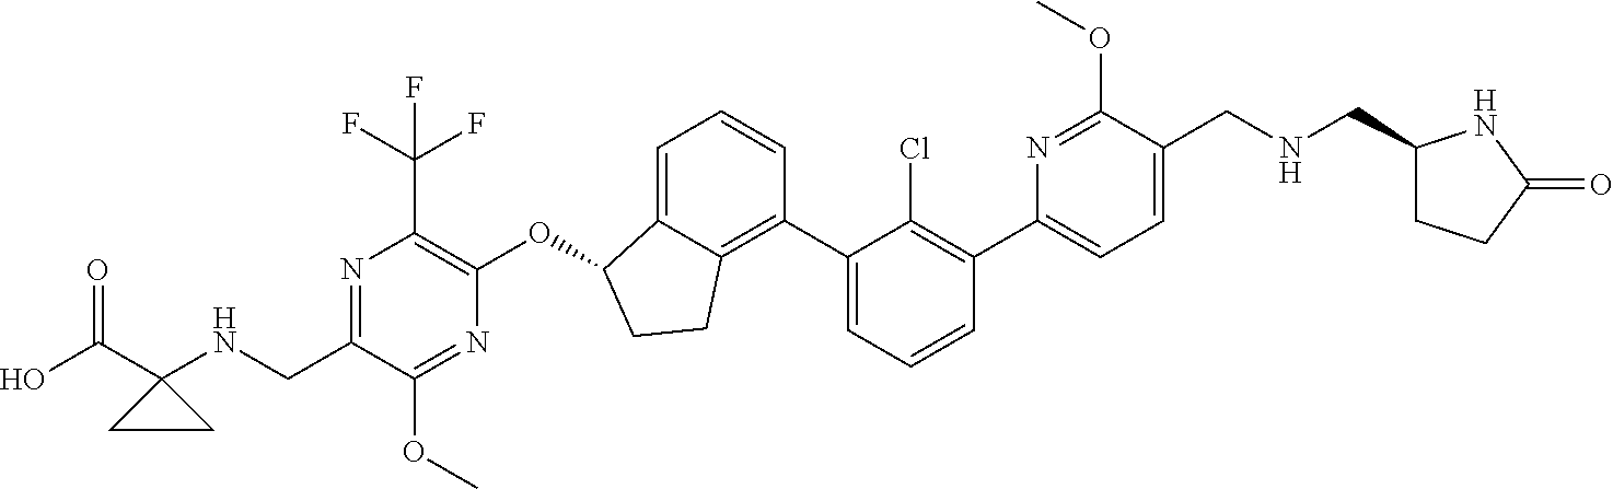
C(C1=NC(C(F)(F)F)=C(OC2C3=CC=CC(C4=CC=CC(C5=CC=C(CNCC6CCC(=O)N6)C(OC)=N5)=C4Cl)=C3CC2)N=C1OC)NC1(C(O)=O)CC1
